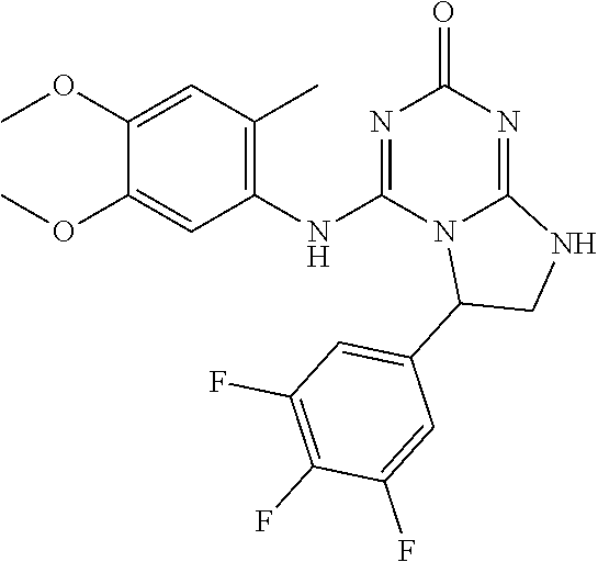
C1(OC)=CC(C)=C(NC2=NC(=O)N=C3N2C(C2=CC(F)=C(F)C(F)=C2)CN3)C=C1OC
